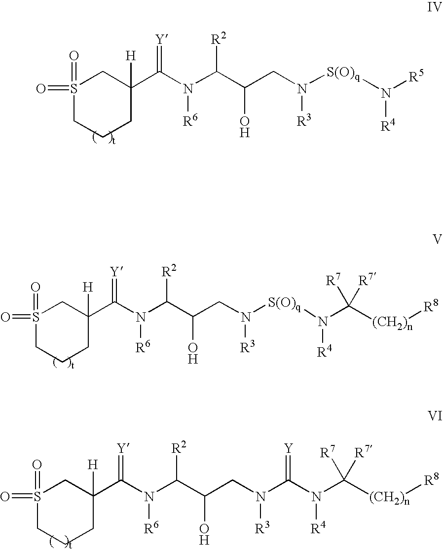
S1(=O)(=O)CCCC([H])(C(N([R6])C(C(O)CN([R3])[S(O)q]N([R5])[R4])[R2])=[Y])C1.S1(=O)(=O)CCCC([H])(C(N([R6])C(C(O)CN([R3])[S(O)q]N(C([(CH2)n][R8])([R7])[R7])[R4])[R2])=[Y])C1.S1(=O)(=O)CCCC([H])(C(N([R6])C(C(O)CN([R3])C(N(C([(CH2)n][R8])([R7])[R7])[R4])=[Y])[R2])=[Y])C1
